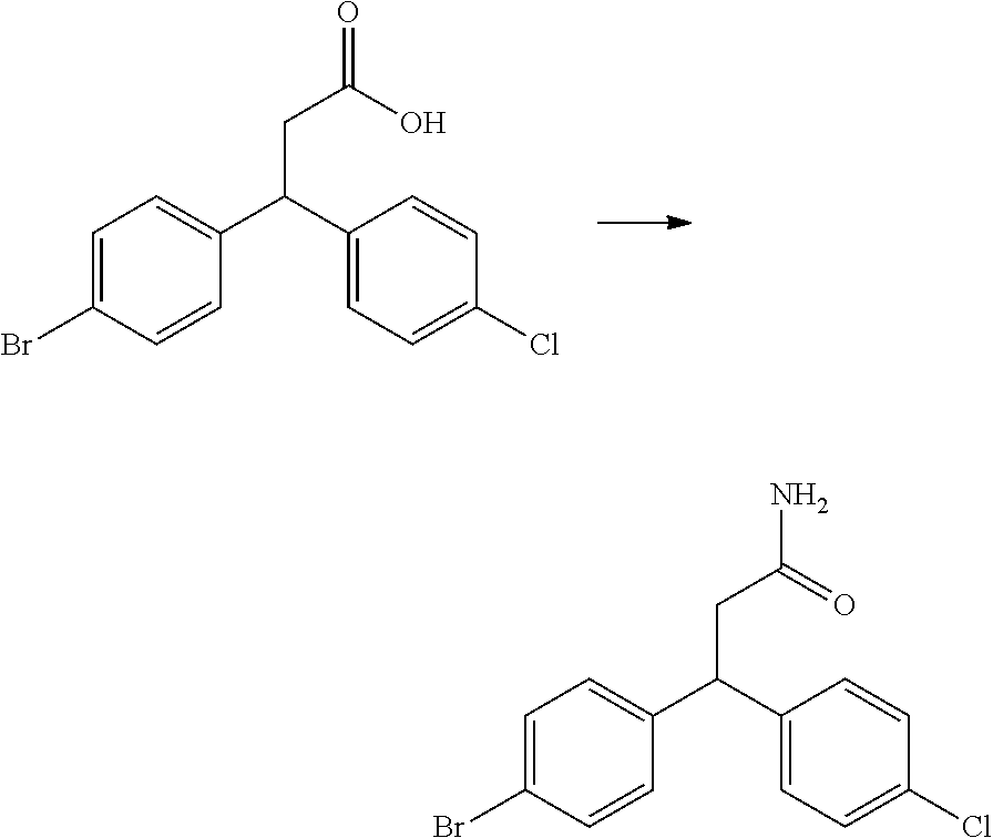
C1=C(Br)C=CC(C(C2=CC=C(Cl)C=C2)CC(=O)O)=C1.C1=C(Br)C=CC(C(C2=CC=C(Cl)C=C2)CC(N)=O)=C1
